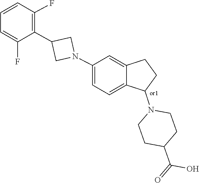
C1(C(=O)O)CCN(C2CCC3=CC(N4CC(C5=C(F)C=CC=C5F)C4)=CC=C32)CC1
